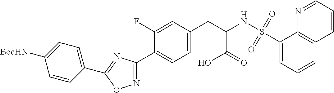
C1=C(F)C(C2=NOC(C3=CC=C([BocHN])C=C3)=N2)=CC=C1CC(NS(C1=CC=CC2=C1N=CC=C2)(=O)=O)C(=O)O
